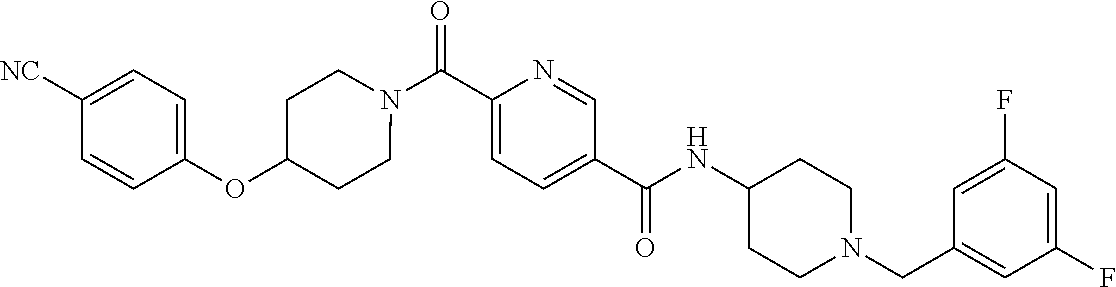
N(C(C1=CC=C(C(=O)N2CCC(OC3=CC=C([CN])C=C3)CC2)N=C1)=O)C1CCN(CC2=CC(F)=CC(F)=C2)CC1
